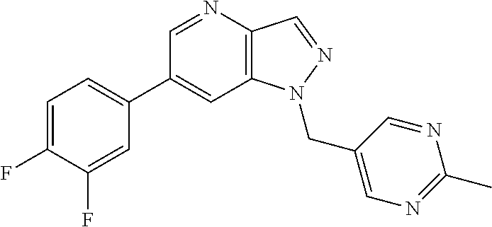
C1(C2=CC=C(F)C(F)=C2)=CC2=C(C=NN2CC2=CN=C(C)N=C2)N=C1
